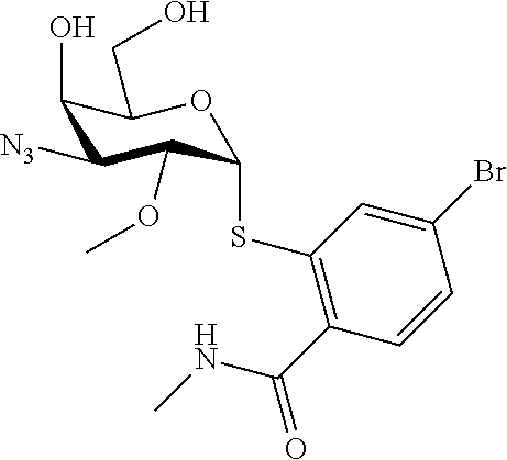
C1(O)C([N3])C(OC)C(SC2=C(C(=O)NC)C=CC(Br)=C2)OC1CO
